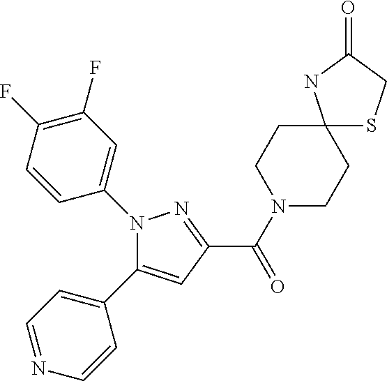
C1(C(N2CCC3(CC2)SCC(=O)N3)=O)=NN(C2=CC(F)=C(F)C=C2)C(C2=CC=NC=C2)=C1
